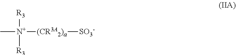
C[N+]([R3])([R3])[(CR3A2)a][SO3-]
